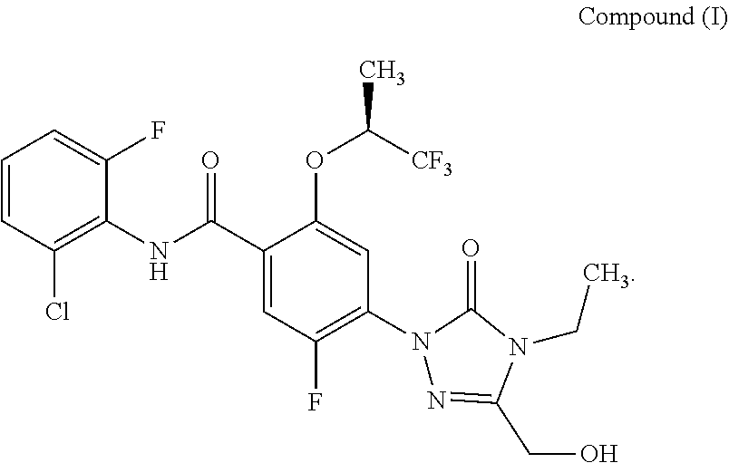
C1=CC(Cl)=C(NC(C2=CC(F)=C(N3N=C(CO)N(CC)C3=O)C=C2OC([CF3])C)=O)C(F)=C1
